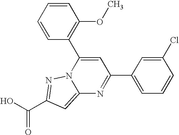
O=C(O)C1=NN2C(=C1)N=C(C1=CC=CC(Cl)=C1)C=C2C1=C(OC)C=CC=C1
